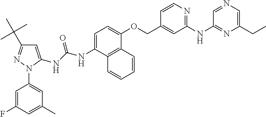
C1=C(NC(NC2=CC(C(C)(C)C)=NN2C2=CC(C)=CC(F)=C2)=O)C2=C(C(OCC3=CC(NC4=NC(CC)=CN=C4)=NC=C3)=C1)C=CC=C2
